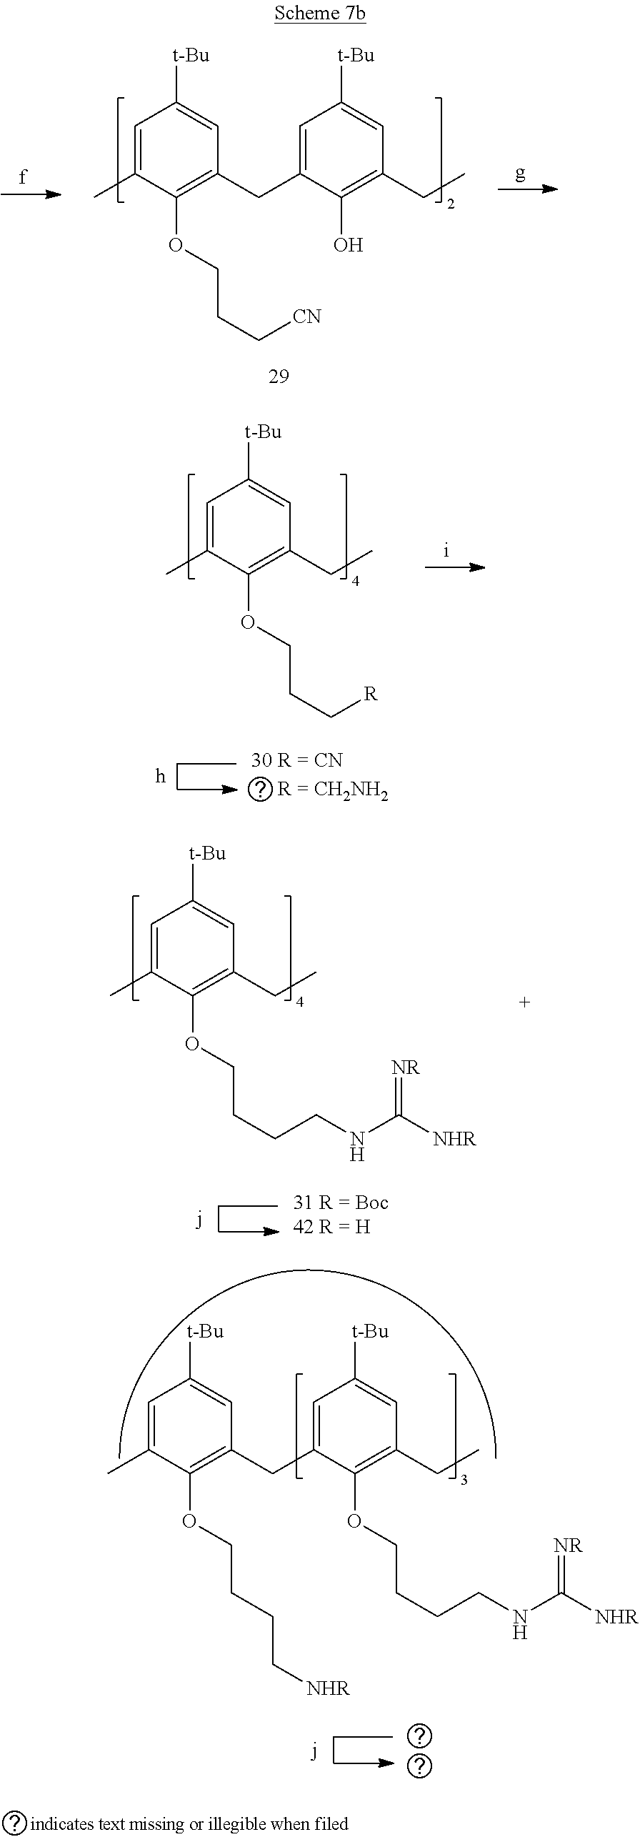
C1=C(C)C(OCCC[CN])=C(CC2=CC([t-Bu])=CC(CC)=C2O)C=C1[t-Bu].C1=C(C)C(OCCC[R])=C(CC)C=C1[t-Bu].C1=C(C)C(OCCCCNC([NHR])=[NR])=C(CC)C=C1[t-Bu].C1=C(C)C(OCCCC[NHR])=C(CC2=CC([t-Bu])=CC(CC)=C2OCCCCNC([NHR])=[NR])C=C1[t-Bu]
